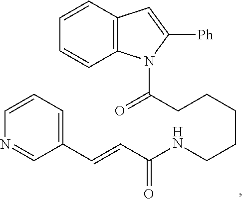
C12=C(C=CC=C1)C=C([Ph])N2C(CCCCCNC(C=CC1=CC=CN=C1)=O)=O
